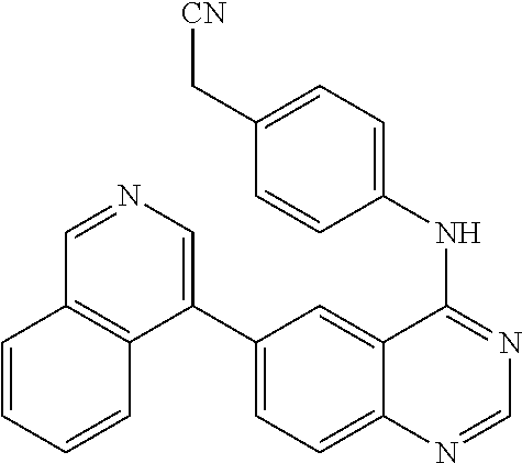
C1(C2=CN=CC3=C2C=CC=C3)=CC=C2C(=C1)C(NC1=CC=C(C[CN])C=C1)=NC=N2
